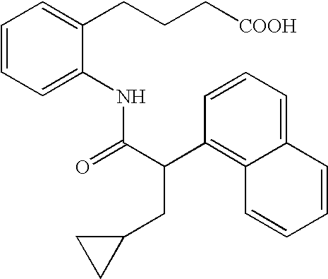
C1=CC=C2C(=C1C(C(=O)NC1=CC=CC=C1CCC[COOH])CC1CC1)C=CC=C2
